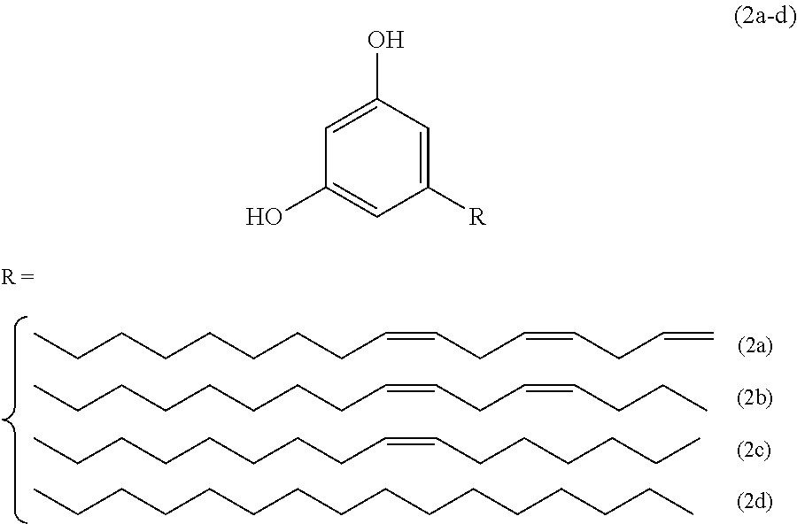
CCCCCCCCC=CCC=CCC=C.CCCCCCCCC=CCC=CCCC.CCCCCCCCC=CCCCCCC.CCCCCCCCCCCCCCCC.C1=C(O)C=C([R])C=C1O
